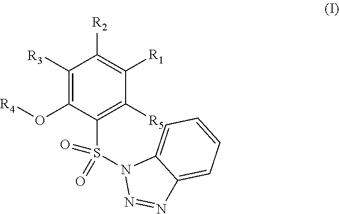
C1([R3])=C(O[R4])C(S(N2N=NC3=CC=CC=C23)(=O)=O)=C([R5])C([R1])=C1[R2]
